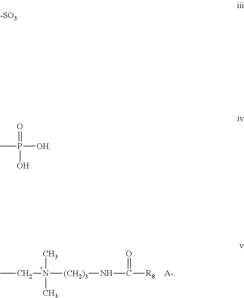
[A-].C(N(C)(C)[(CH2)3]NC(=O)[R8])C.CP(=O)(O)[OH]
